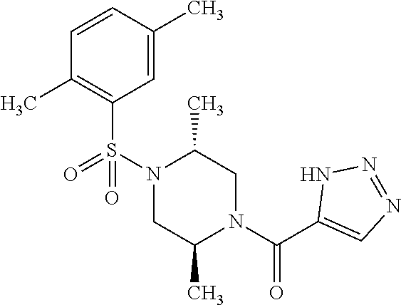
C1=CC(C)=CC(S(N2C(C)CN(C(C3=CN=NN3)=O)C(C)C2)(=O)=O)=C1C
